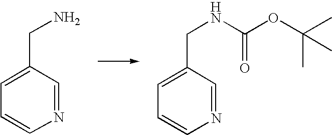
N1=CC(CN)=CC=C1.C1=NC=CC=C1CNC(OC(C)(C)C)=O
